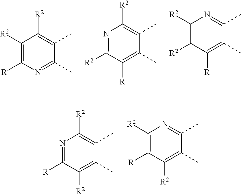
N1=C([R])C([R2])=C(C)C(C)=C1[R2].C1([R2])=C([R])C([R2])=C(C)C(C)=N1.C1([R2])=C([R])N=C(C)C(C)=C1[R2].N1=C([R2])C([R])=C(C)C(C)=C1[R2].C1([R2])=C([R2])C([R])=C(C)C(C)=N1
